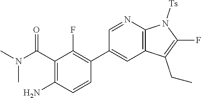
CN(C(=O)C1=C(N)C=CC(C2=CC3=C(N=C2)N([Ts])C(F)=C3CC)=C1F)C
